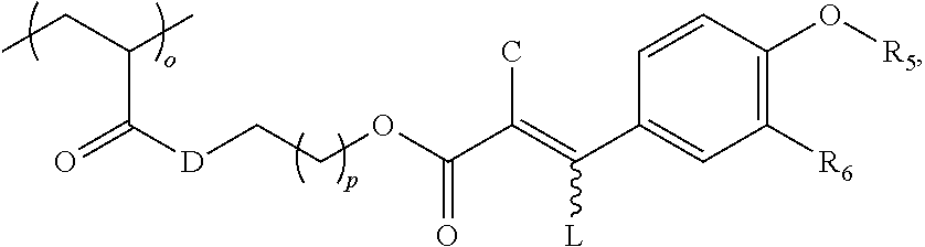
C1([R6])=C(O[R5])C=CC(C(=C(C(OCC[D]C(=O)C(CC)C)=O)C)[L])=C1
